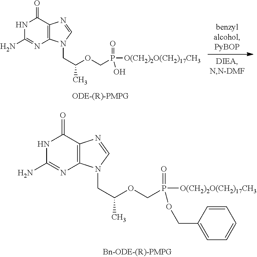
N1C(N)=NC2=C(C1=O)N=CN2CC(OCP(=O)([O(CH2)2O(CH2)17CH3])OCC1=CC=CC=C1)C.N1C(N)=NC2=C(C1=O)N=CN2CC(OCP(=O)([O(CH2)2O(CH2)17CH3])O)C
